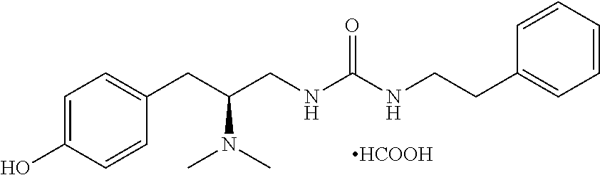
[HCOOH].C1=C(O)C=CC(CC(CNC(NCCC2=CC=CC=C2)=O)N(C)C)=C1
